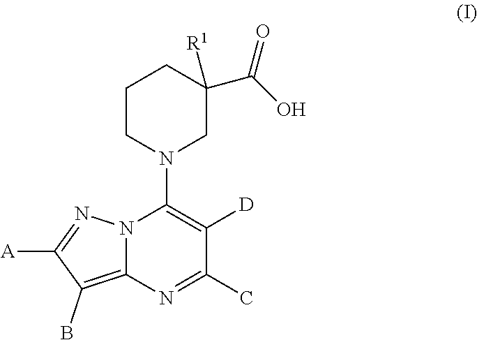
[A]C1=NN2C(=C1B)N=C(C)C([D])=C2N1CC(C(O)=O)([R1])CCC1
